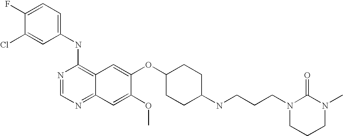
C1=C(Cl)C(F)=CC=C1NC1=C2C(=NC=N1)C=C(OC)C(OC1CCC(NCCCN3CCCN(C)C3=O)CC1)=C2
